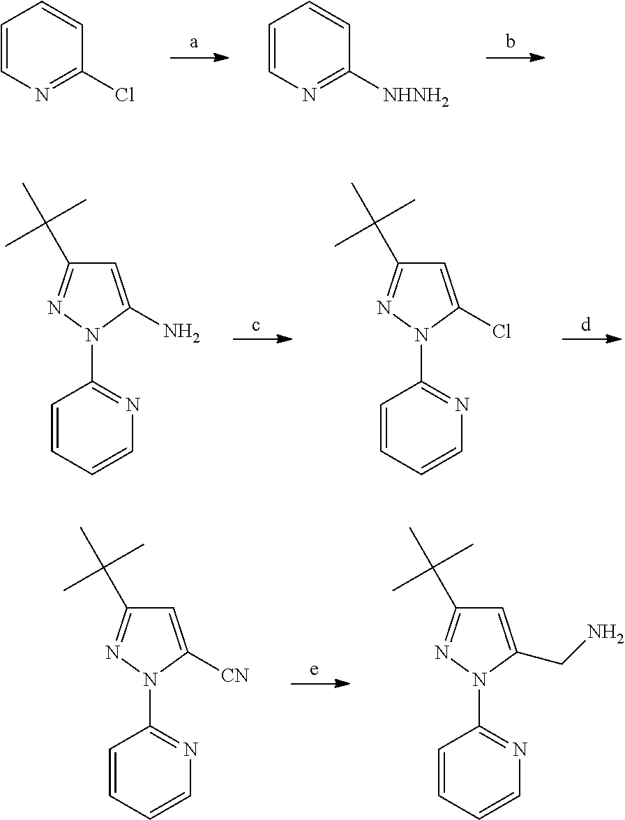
C1=CN=C(Cl)C=C1.C1=CN=C([NHNH2])C=C1.C1=C(N)N(C2=NC=CC=C2)N=C1C(C)(C)C.C1=C(Cl)N(C2=NC=CC=C2)N=C1C(C)(C)C.C1=C([CN])N(C2=NC=CC=C2)N=C1C(C)(C)C.C1=C(CN)N(C2=NC=CC=C2)N=C1C(C)(C)C
